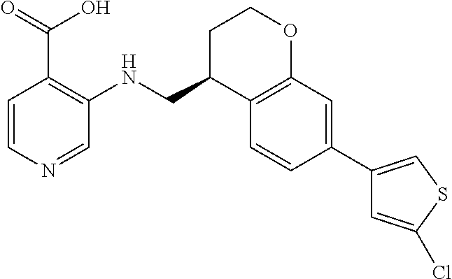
C1=CN=CC(NCC2C3=C(OCC2)C=C(C2=CSC(Cl)=C2)C=C3)=C1C(=O)O
